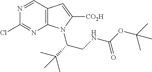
C1=NC(Cl)=NC2=C1C=C([CO2H])N2C(C(C)(C)C)CNC(OC(C)(C)C)=O
